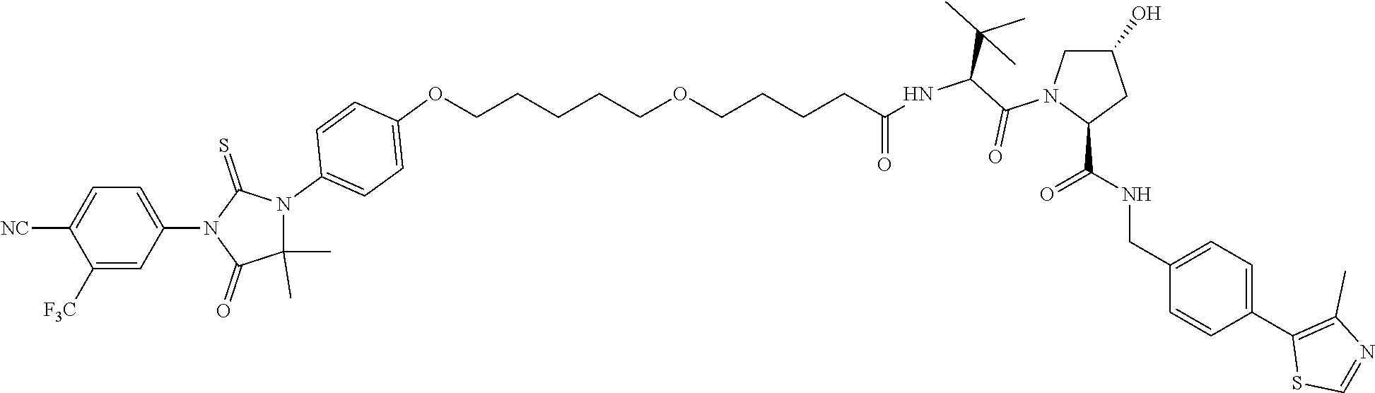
C(NC(=O)C1CC(O)CN1C(=O)C(C(C)(C)C)NC(CCCCOCCCCCOC1=CC=C(N2C(C)(C)C(=O)N(C3=CC=C([NC])C([F3C])=C3)C2=S)C=C1)=O)C1=CC=C(C2=C(C)N=CS2)C=C1
